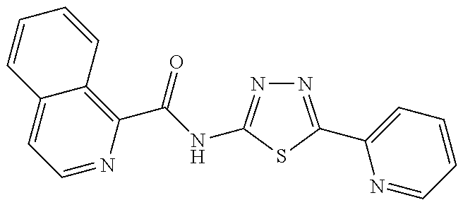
C12=CC=NC(C(=O)NC3=NN=C(C4=CC=CC=N4)S3)=C1C=CC=C2
